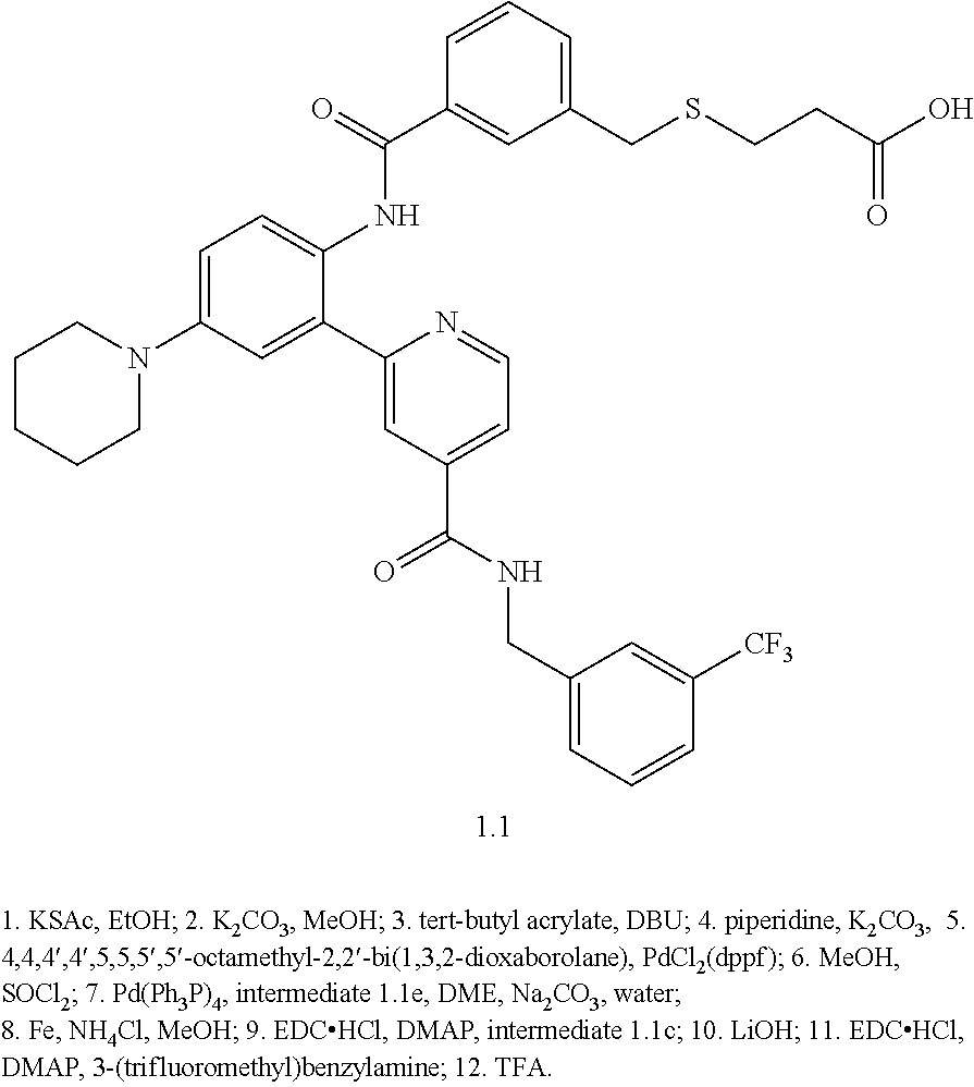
C1(C2=CC(N3CCCCC3)=CC=C2NC(=O)C2=CC(CSCCC(=O)O)=CC=C2)=CC(C(=O)NCC2=CC=CC([CF3])=C2)=CC=N1
